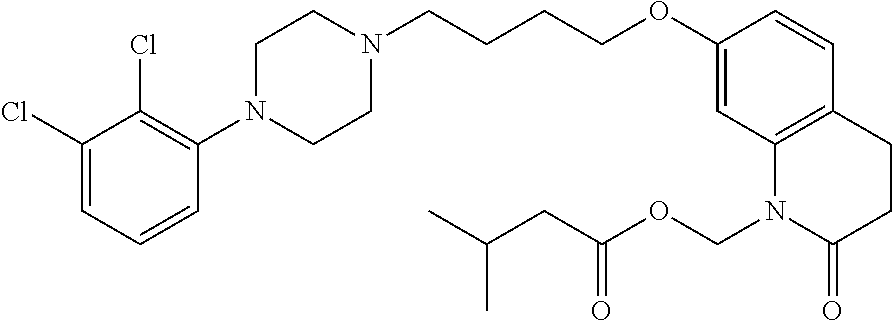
C1(Cl)=CC=CC(N2CCN(CCCCOC3=CC4=C(C=C3)CCC(=O)N4COC(CC(C)C)=O)CC2)=C1Cl
